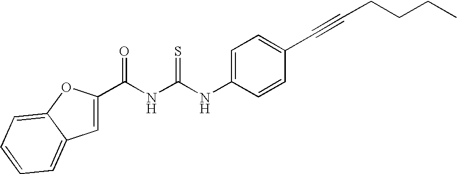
C(NC(NC1=CC=C(C#CCCCC)C=C1)=S)(=O)C1=CC2=CC=CC=C2O1
